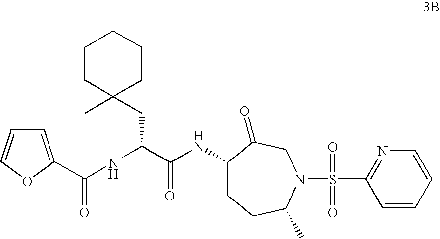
C1(NC(C(NC(=O)C2=CC=CO2)CC2(C)CCCCC2)=O)CCC(C)N(S(C2=NC=CC=C2)(=O)=O)CC1=O
